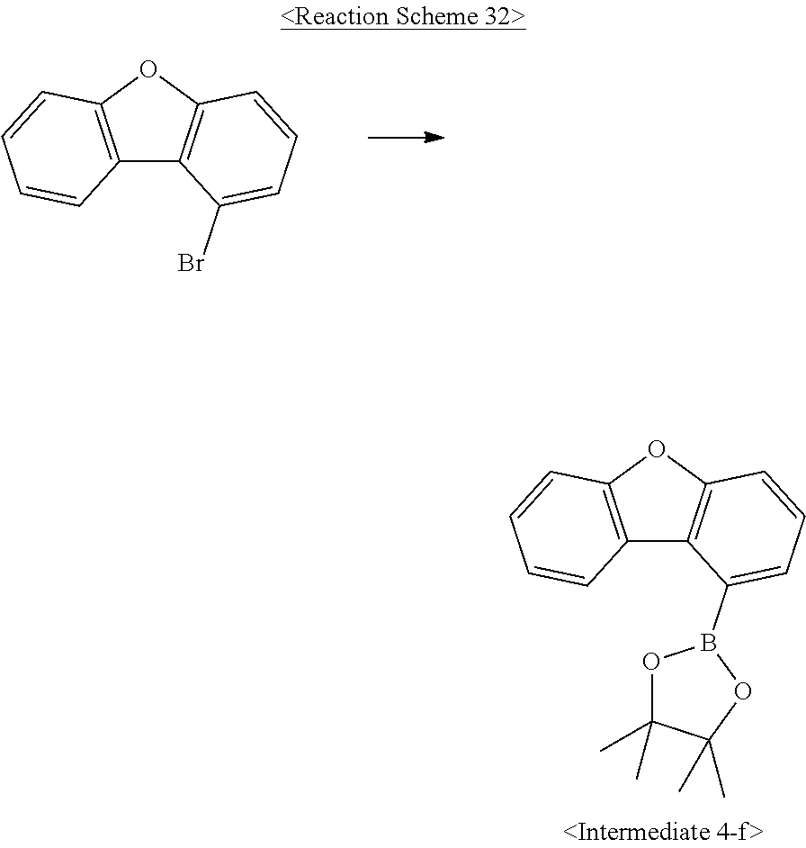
C12=C(OC3=C1C(Br)=CC=C3)C=CC=C2.C12=C(OC3=C1C(B1OC(C)(C)C(C)(C)O1)=CC=C3)C=CC=C2
